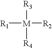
[R3][M]([R4])([R2])[R1]
